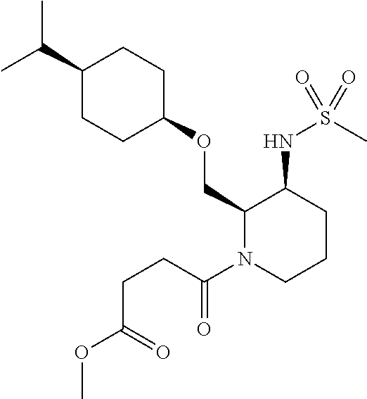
C(C)(C)C1CCC(OCC2N(C(CCC(OC)=O)=O)CCCC2NS(C)(=O)=O)CC1
